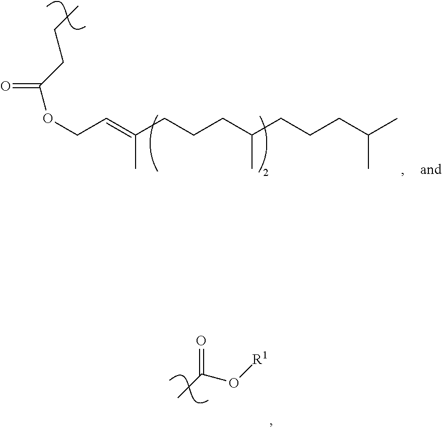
C(O[R1])(=O)C.C(C=C(CCCC(CCCC(C)C)C)C)OC(=O)CCC
